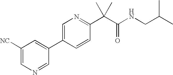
C1([NC])=CN=CC(C2=CN=C(C(C(=O)NCC(C)C)(C)C)C=C2)=C1
